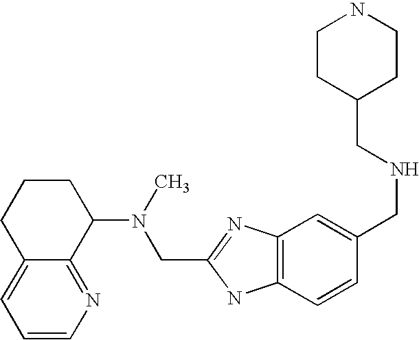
C1=CN=C2C(=C1)CCCC2N(CC1=NC2=C(N1)C=CC(CNCC1CCNCC1)=C2)C
